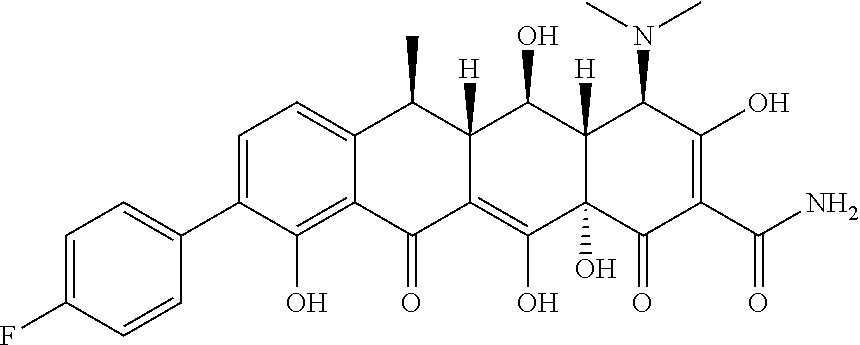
C1=C(C2=CC=C(F)C=C2)C(O)=C2C(=C1)C(C)C1([H])C(=C(O)C3(O)C([H])(C1O)C(N(C)C)C(O)=C(C(N)=O)C3=O)C2=O
